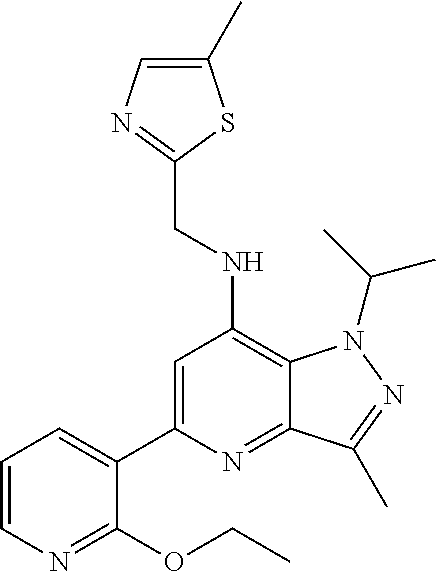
C1=CN=C(OCC)C(C2=CC(NCC3=NC=C(C)S3)=C3C(=N2)C(C)=NN3C(C)C)=C1
